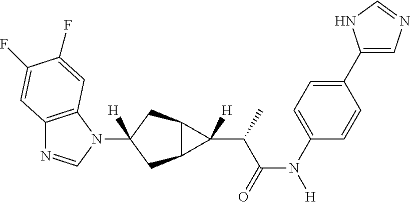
C12=C(N(C3([H])CC4C(C3)C4(C(C(N([H])C3=CC=C(C4=CN=CN4)C=C3)=O)C)[H])C=N1)C=C(F)C(F)=C2
